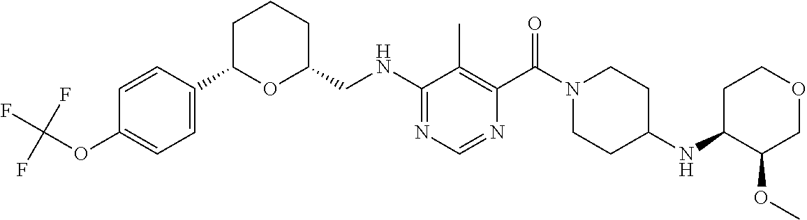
N(C1=NC=NC(C(N2CCC(NC3C(OC)COCC3)CC2)=O)=C1C)CC1CCCC(C2=CC=C(OC(F)(F)F)C=C2)O1
